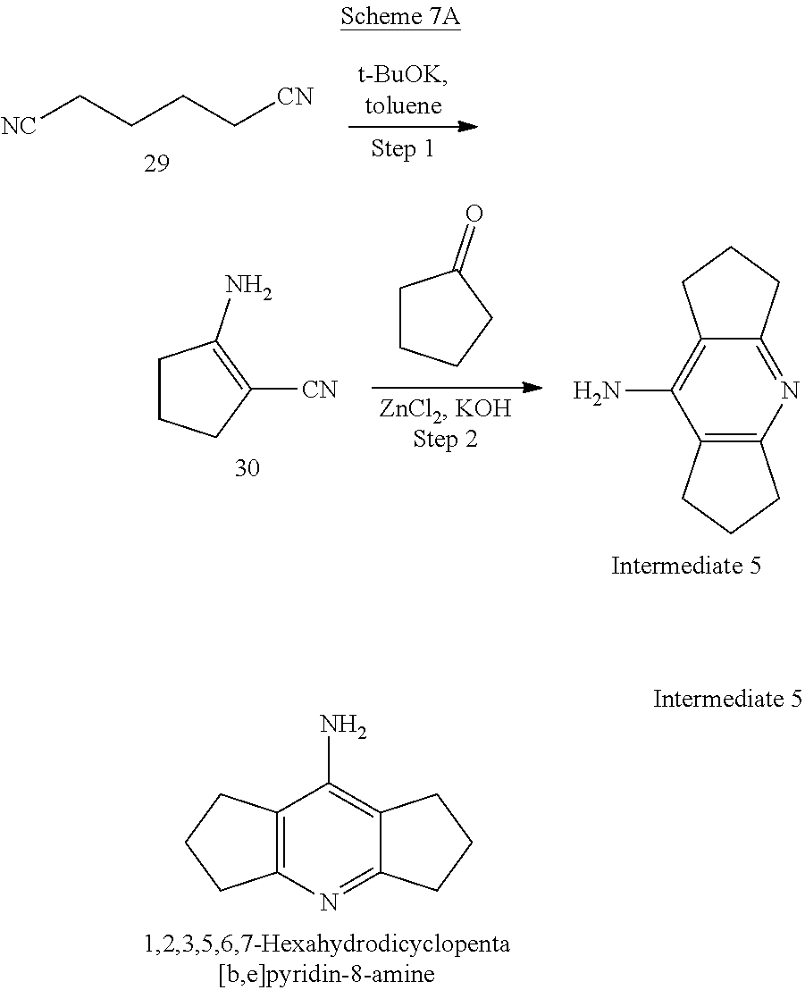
[NC]CCCC[CN].C1CCC([CN])=C1N.C1CCCC1=O.C12=C(N=C3C(=C1N)CCC3)CCC2.C12=C(N=C3C(=C1N)CCC3)CCC2
